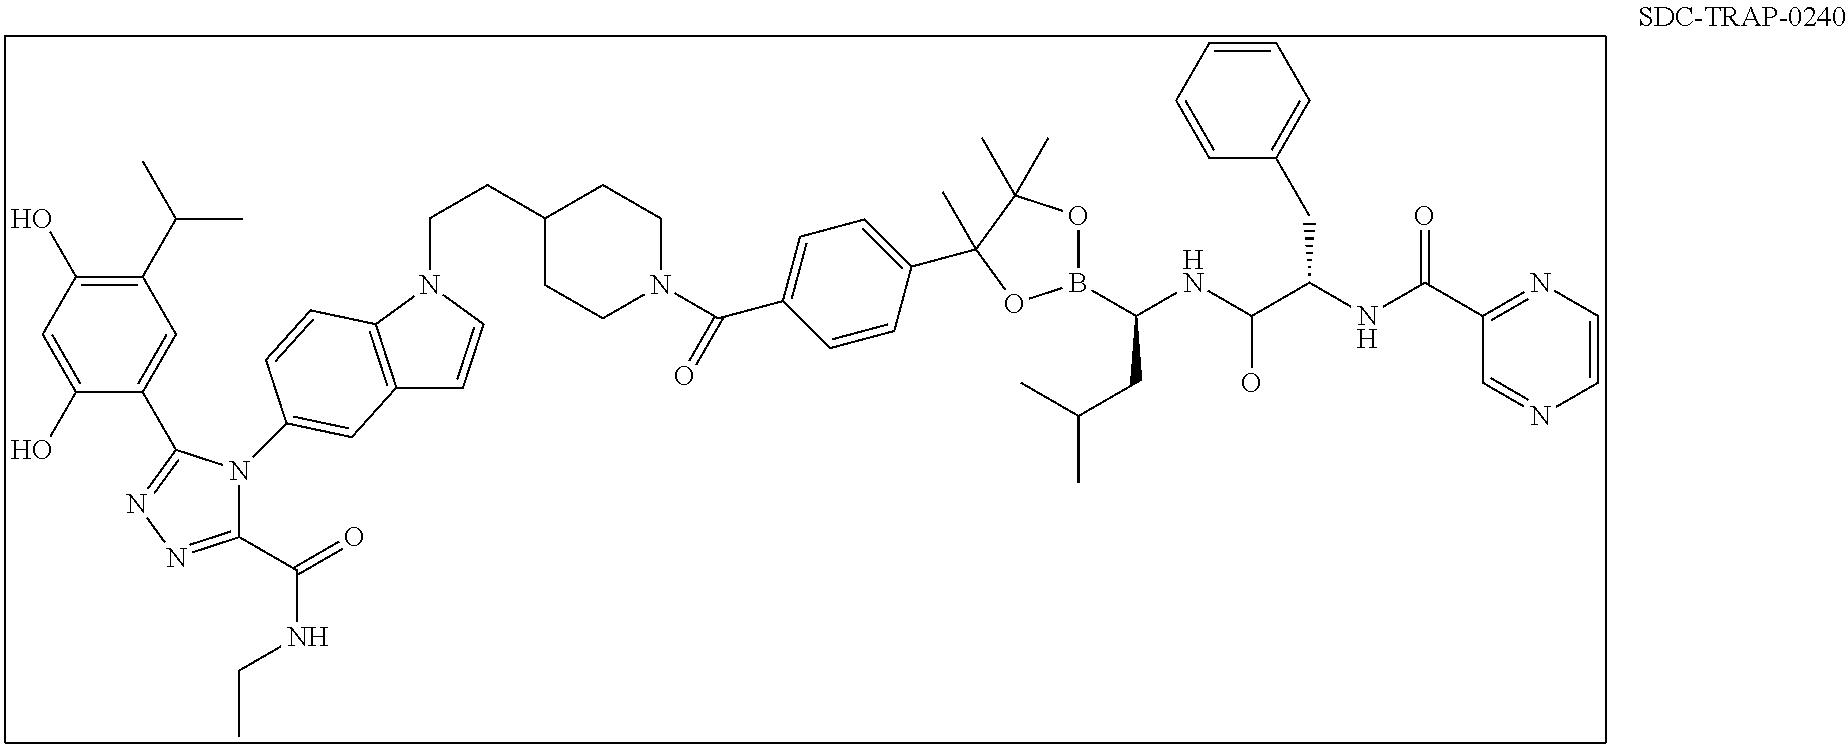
C(C1=CC=C(C2(C)C(C)(C)OB(C(NC(C(NC(C3=NC=CN=C3)=O)CC3=CC=CC=C3)O)CC(C)C)O2)C=C1)(N1CCC(CCN2C3=C(C=C2)C=C(N2C(C(NCC)=O)=NN=C2C2=CC(C(C)C)=C(O)C=C2O)C=C3)CC1)=O
